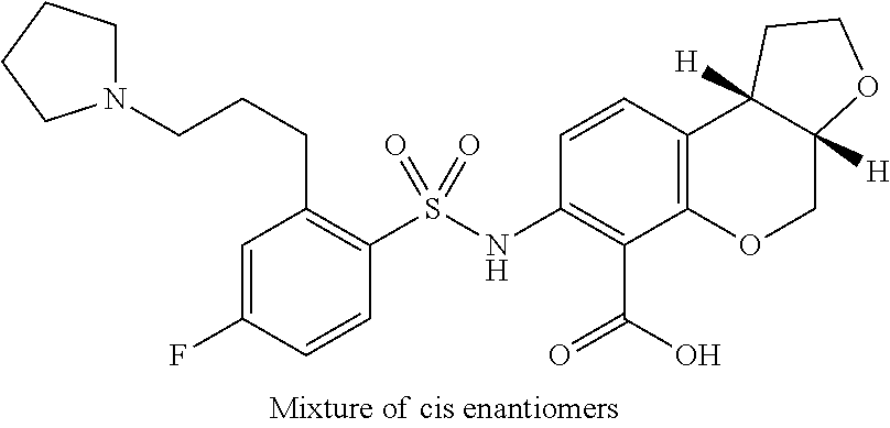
N(C1=C(C(=O)O)C2=C(C=C1)C1([H])C([H])(CO2)OCC1)S(C1=C(CCCN2CCCC2)C=C(F)C=C1)(=O)=O
